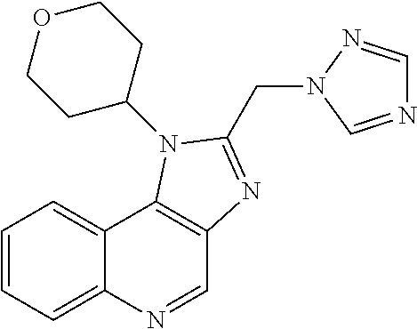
C1=NC2=CC=CC=C2C2=C1N=C(CN1C=NC=N1)N2C1CCOCC1
